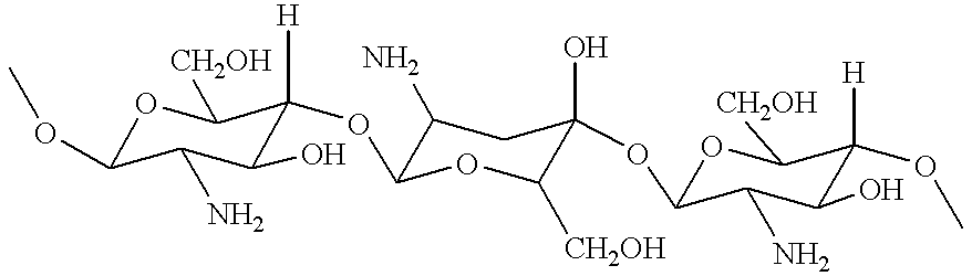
O1C(OC)C(N)C(O)C([H])(OC2C(N)CC(O)(OC3OC([CH2OH])C([H])(OC)C(O)C3N)C([CH2OH])O2)C1[CH2OH]
